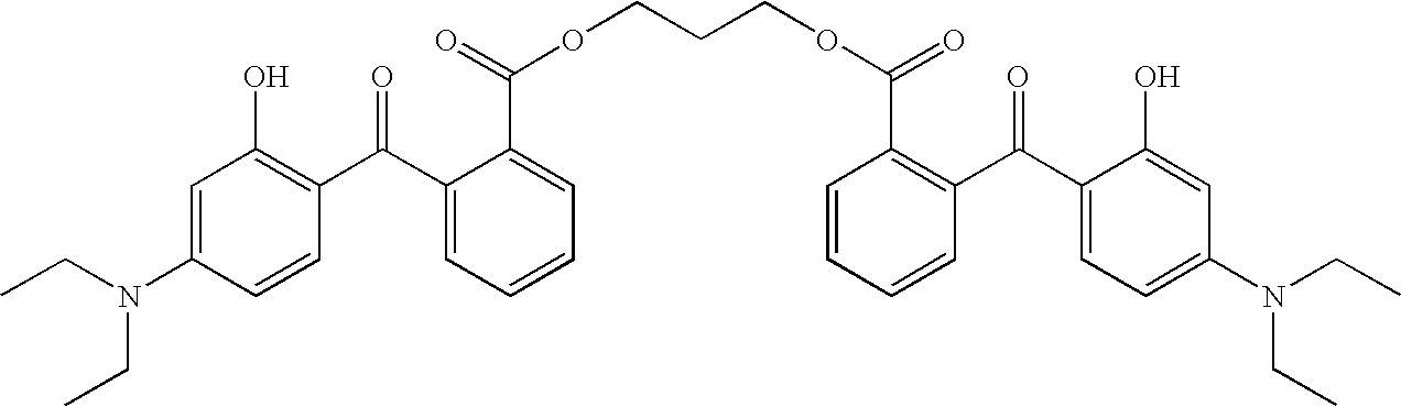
C(OC(=O)C1=CC=CC=C1C(C1=C(O)C=C(N(CC)CC)C=C1)=O)CCOC(C1=C(C(C2=CC=C(N(CC)CC)C=C2O)=O)C=CC=C1)=O
